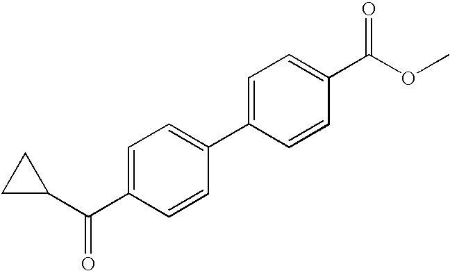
C1=C(C(C2CC2)=O)C=CC(C2=CC=C(C(OC)=O)C=C2)=C1
